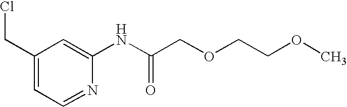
C1(CCl)=CC=NC(NC(COCCOC)=O)=C1
